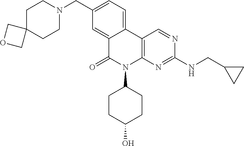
C12=CC(CN3CCC4(CC3)COC4)=CC=C1C1=C(N(C3CCC(O)CC3)C2=O)N=C(NCC2CC2)N=C1
